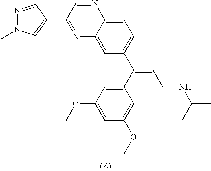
N1=C(C2=CN(C)N=C2)C=NC2=CC=C(C(=CCNC(C)C)C3=CC(OC)=CC(OC)=C3)C=C12
